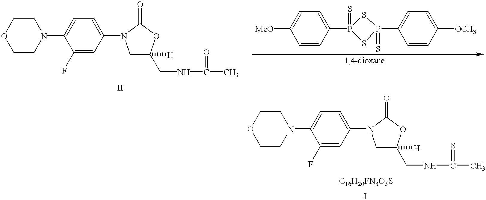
C1CN(C2=CC=C(N3CC(CNC(C)=O)([H])OC3=O)C=C2F)CCO1.[MeO]C1=CC=C(P2(=S)SP(C3=CC=C([OCH3])C=C3)(=S)S2)C=C1.C1CN(C2=CC=C(N3CC(CNC(C)=S)([H])OC3=O)C=C2F)CCO1
